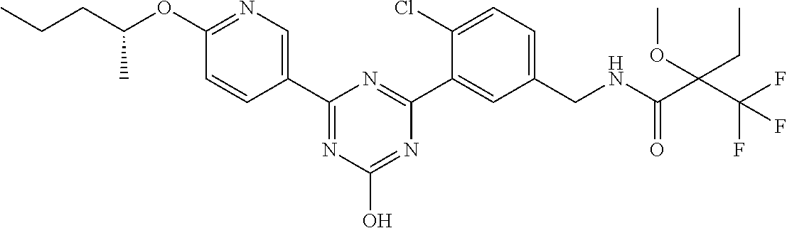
C1(C2=NC(O)=NC(C3=CC(CNC(C(C(F)(F)F)(OC)CC)=O)=CC=C3Cl)=N2)=CN=C(OC(CCC)C)C=C1
